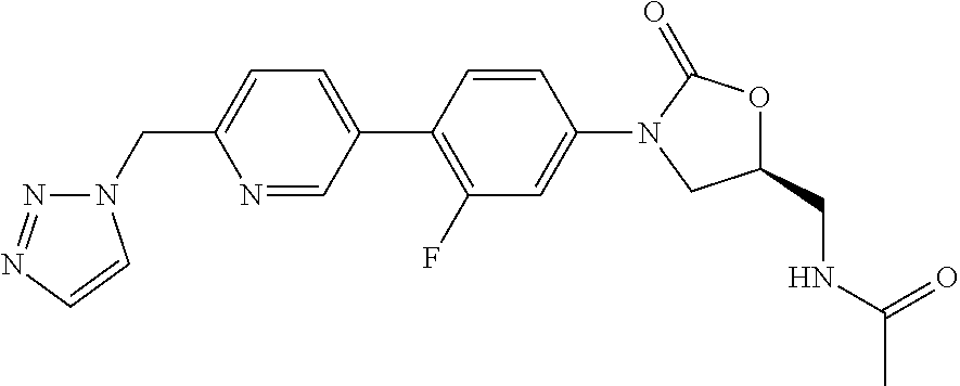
C1(CN2N=NC=C2)=CC=C(C2=C(F)C=C(N3CC(CNC(C)=O)OC3=O)C=C2)C=N1
